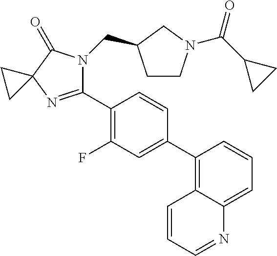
C1=CC(C2=CC(F)=C(C3=NC4(C(=O)N3CC3CCN(C(C5CC5)=O)C3)CC4)C=C2)=C2C(=C1)N=CC=C2
